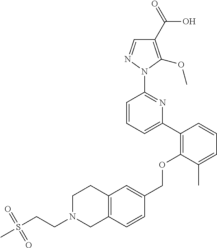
C1(C2=C(OCC3=CC4=C(C=C3)CN(CCS(C)(=O)=O)CC4)C(C)=CC=C2)=CC=CC(N2N=CC(C(=O)O)=C2OC)=N1
